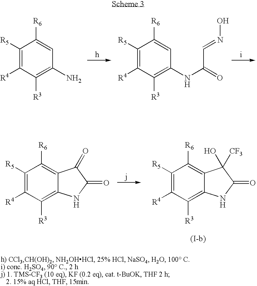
C1([R5])=C([R4])C([R3])=C(N)C=C1[R6].C1([R5])=C([R4])C([R3])=C(NC(C=NO)=O)C=C1[R6].C1([R5])=C([R4])C([R3])=C2C(=C1[R6])C(=O)C(=O)N2.C1([R5])=C([R4])C([R3])=C2C(=C1[R6])C([CF3])(O)C(=O)N2
